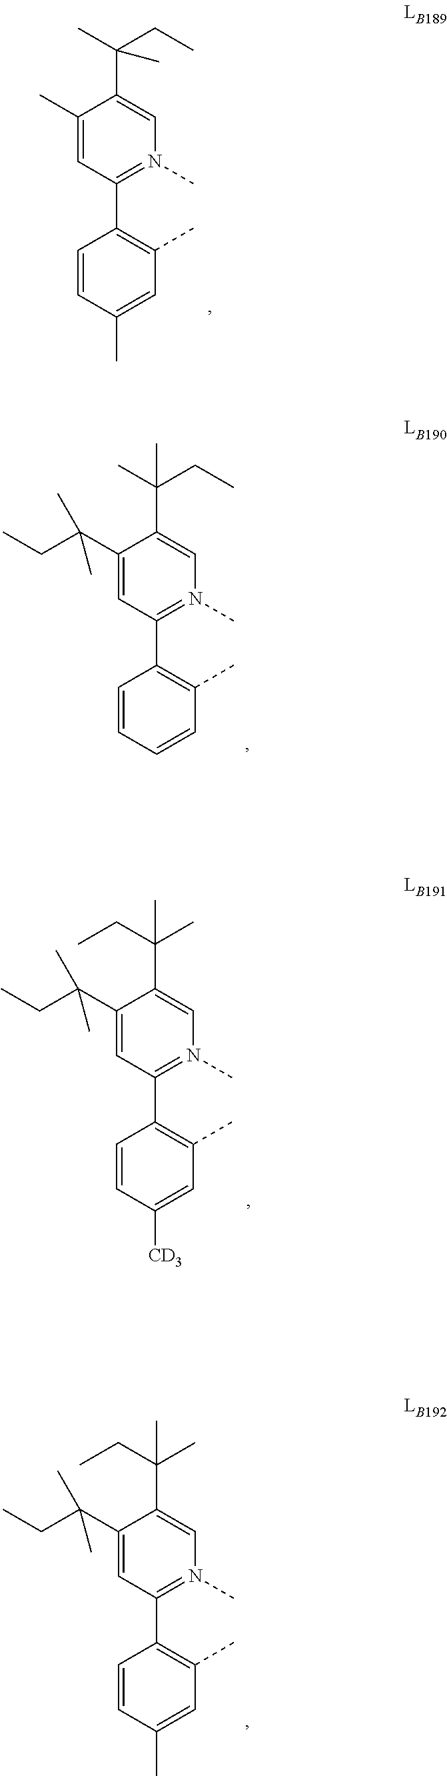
C1(C(CC)(C)C)=CC(C2=C(C)C=C([CD3])C=C2)=N(C)C=C1C(CC)(C)C.C1(C(CC)(C)C)=CC(C2=C(C)C=C(C)C=C2)=N(C)C=C1C(CC)(C)C.C1(C)=CC(C2=C(C)C=C(C)C=C2)=N(C)C=C1C(C)(CC)C.C1(C(CC)(C)C)=CC(C2=C(C)C=CC=C2)=N(C)C=C1C(C)(CC)C
